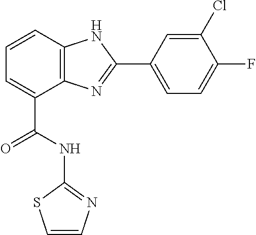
C1=CC2=C(C(C(NC3=NC=CS3)=O)=C1)N=C(C1=CC=C(F)C(Cl)=C1)N2
